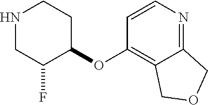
N1CC(F)C(OC2=C3C(=NC=C2)COC3)CC1
